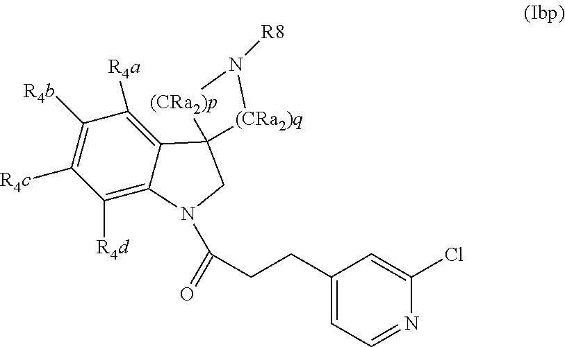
C1([R4d])=C2C(=C([R4a])C([R4b])=C1[R4c])C1(CN2C(=O)CCC2=CC=NC(Cl)=C2)[(CRa2)q]N([R8])[(CRa2)p]1
